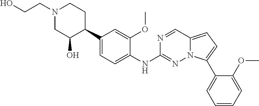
N1(CCO)CC(O)C(C2=CC=C(NC3=NN4C(=CC=C4C4=CC=CC=C4OC)C=N3)C(OC)=C2)CC1
